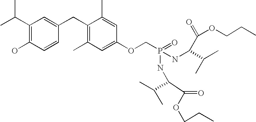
CC(C)C1=C(O)C=CC(CC2=C(C)C=C(OCP(NC(C(=O)OCCC)C(C)C)(=O)NC(C(=O)OCCC)C(C)C)C=C2C)=C1
